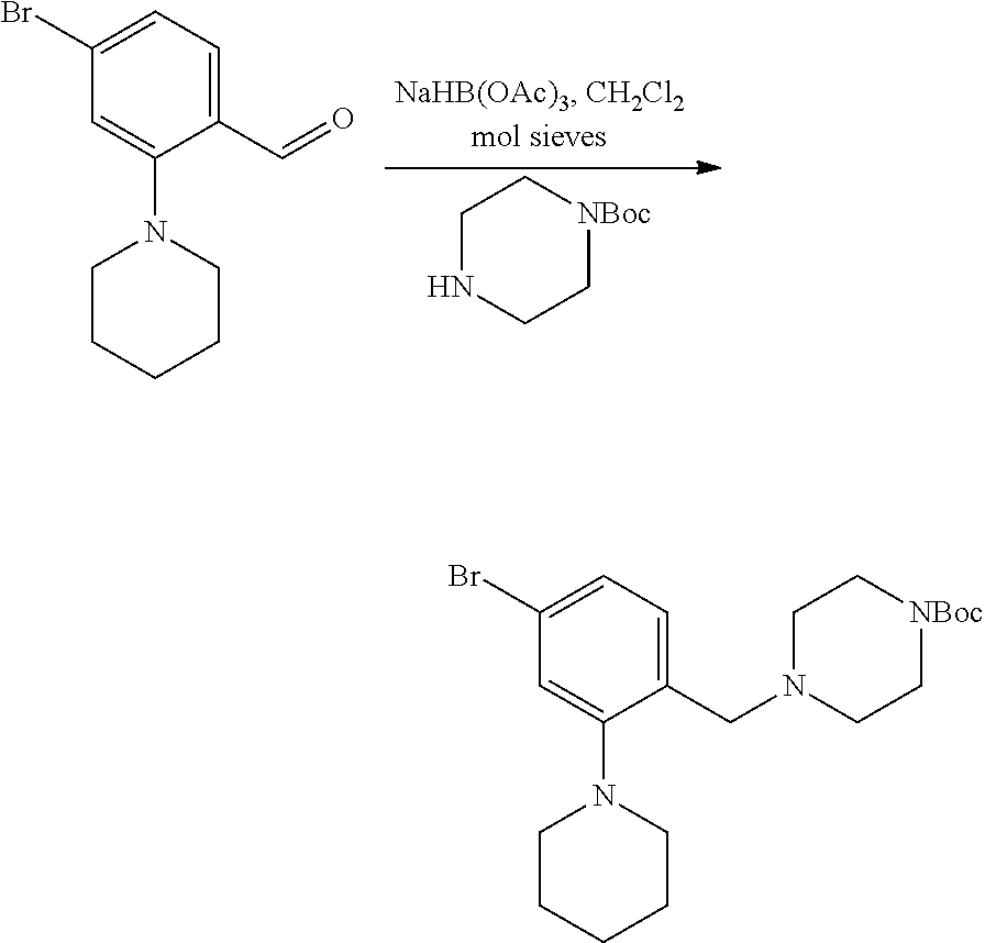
C1NCC[NBoc]C1.C1(C=O)=CC=C(Br)C=C1N1CCCCC1.C1(CN2CC[NBoc]CC2)=CC=C(Br)C=C1N1CCCCC1
